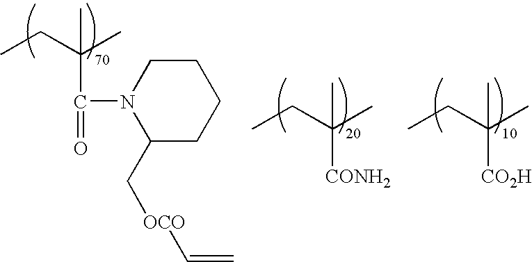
CCC(C)(C)C(=O)N1C(C[OCO]C=C)CCCC1.CCC(C)(C)[CONH2].CCC(C)(C)[CO2H]
